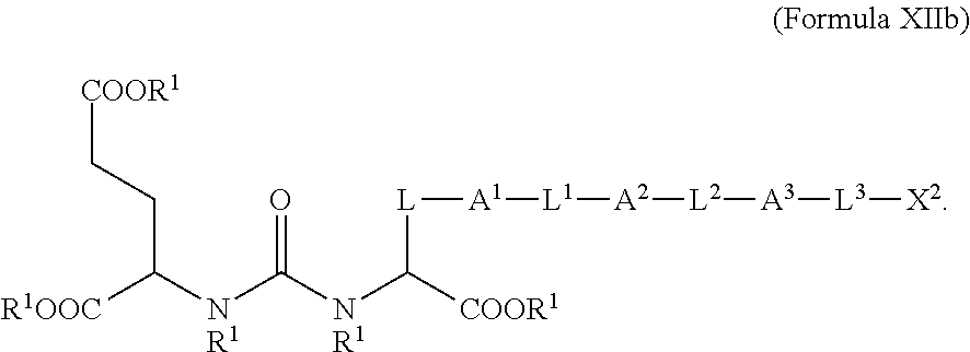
C([NR1]C([COOR1])[L][A1][L1][A2][L2][A3][L3][X2])([NR1]C([R1OOC])CC[COOR1])=O
